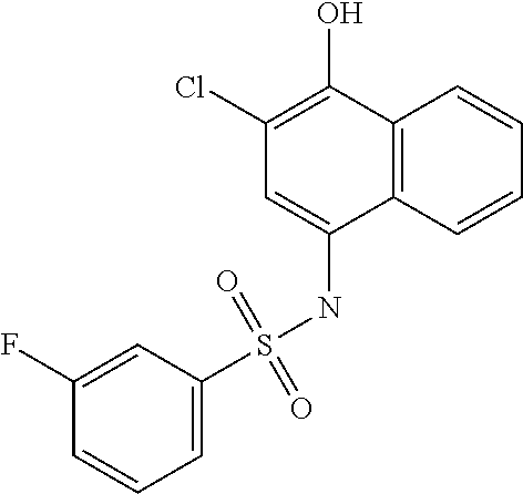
C1=C(F)C=CC=C1S(NC1=CC(Cl)=C(O)C2=C1C=CC=C2)(=O)=O
